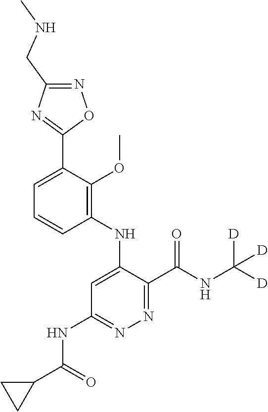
C1=C(C2=NC(CNC)=NO2)C(OC)=C(NC2=CC(NC(C3CC3)=O)=NN=C2C(NC([D])([D])[D])=O)C=C1
